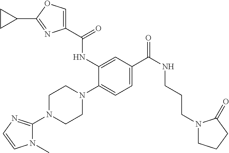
N1(C2=NC=CN2C)CCN(C2=CC=C(C(NCCCN3CCCC3=O)=O)C=C2NC(C2=COC(C3CC3)=N2)=O)CC1
